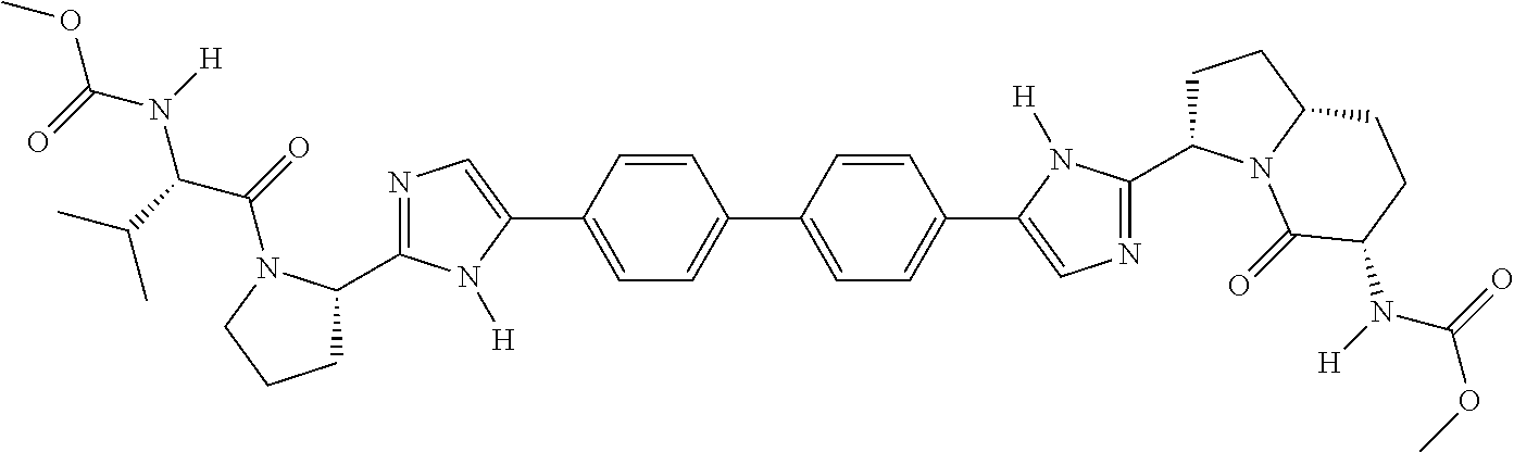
C1=C(C2=CN=C(C3CCCN3C(=O)C(C(C)C)N(C(OC)=O)[H])N2[H])C=CC(C2=CC=C(C3=CN=C(C4CCC5N4C(=O)C(N([H])C(=O)OC)CC5)N3[H])C=C2)=C1
